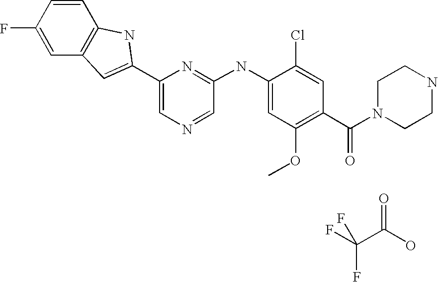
C(C(O)=O)(F)(F)F.C1=CC(F)=CC2=C1NC(C1=CN=CC(NC3=CC(OC)=C(C(=O)N4CCNCC4)C=C3Cl)=N1)=C2
